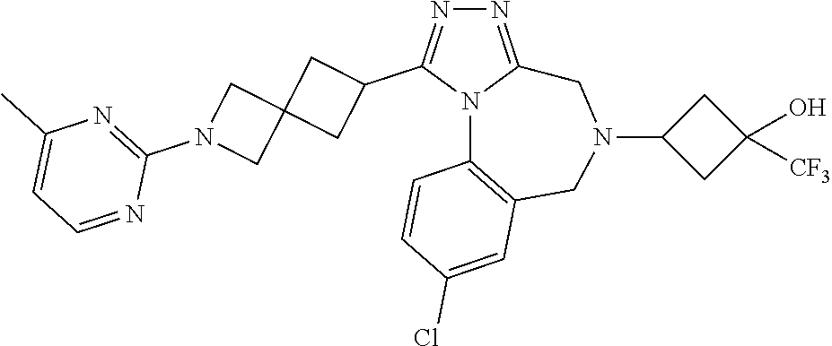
N1=C2N(C(C3CC4(C3)CN(C3=NC(C)=CC=N3)C4)=N1)C1=C(CN(C3CC(O)([CF3])C3)C2)C=C(Cl)C=C1
